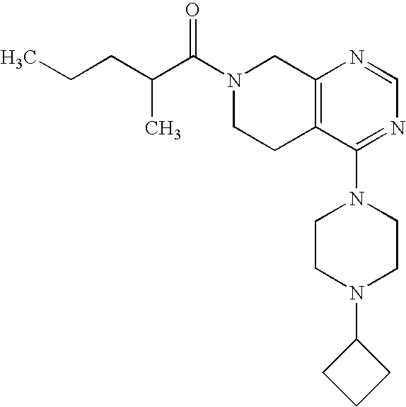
C(CCC)(C(N1CCC2=C(C1)N=CN=C2N1CCN(C2CCC2)CC1)=O)C
